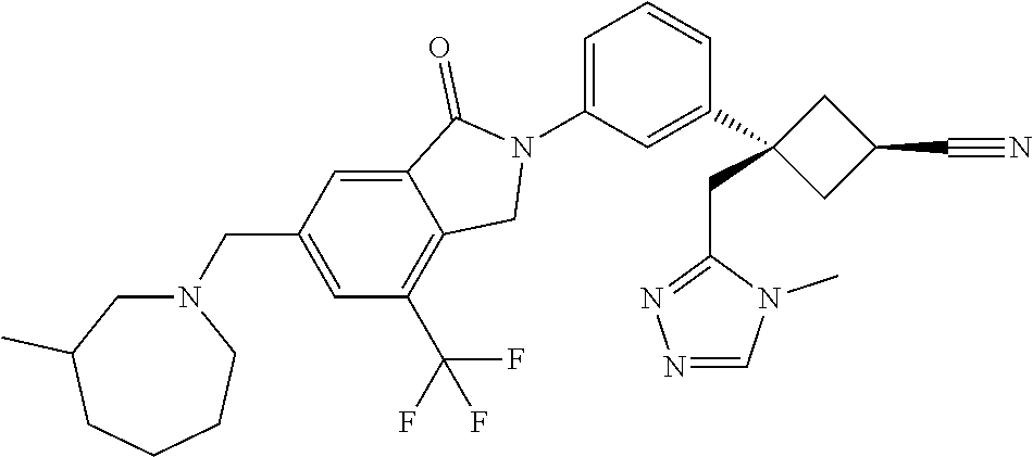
N1(C2=CC=CC(C3(CC4=NN=CN4C)CC(C#N)C3)=C2)C(=O)C2=CC(CN3CC(C)CCCC3)=CC(C(F)(F)F)=C2C1
